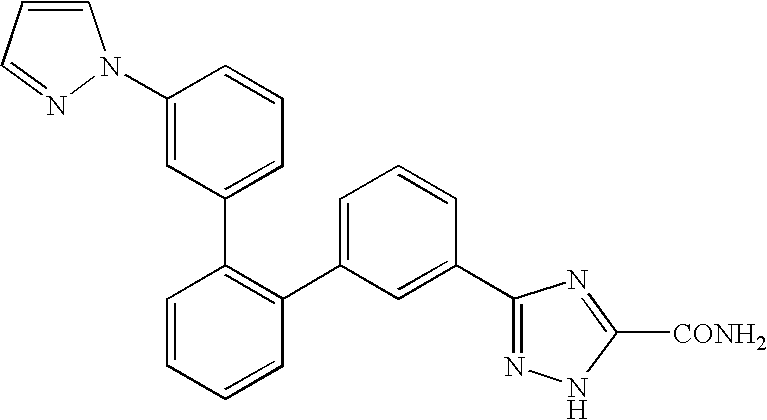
C1=CC=CC(C2=CC=CC(C3=NNC([CONH2])=N3)=C2)=C1C1=CC=CC(N2C=CC=N2)=C1
